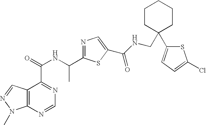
C12=C(N=CN=C1C(=O)NC(C1=NC=C(C(NCC3(C4=CC=C(Cl)S4)CCCCC3)=O)S1)C)N(C)N=C2
